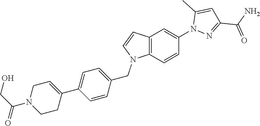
C12=C(C=CC(N3N=C(C(N)=O)C=C3C)=C1)N(CC1=CC=C(C3=CCN(C(CO)=O)CC3)C=C1)C=C2
